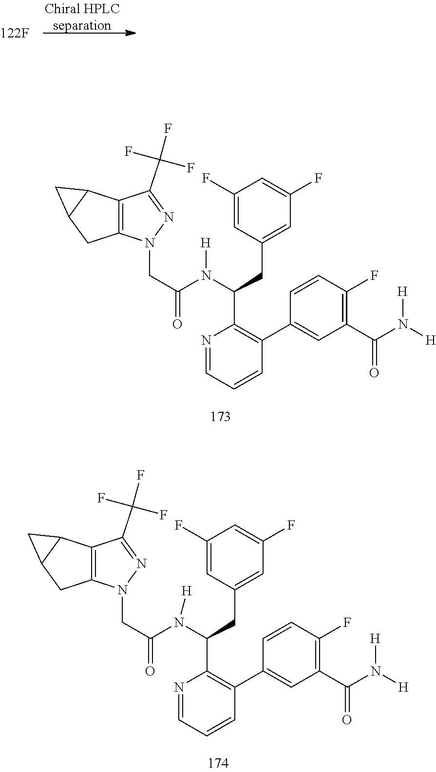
C1=NC(C(N([H])C(CN2C3=C(C(C(F)(F)F)=N2)C2C(C3)C2)=O)CC2=CC(F)=CC(F)=C2)=C(C2=CC(C(N([H])[H])=O)=C(F)C=C2)C=C1.C1=NC(C(N([H])C(CN2C3=C(C(C(F)(F)F)=N2)C2C(C3)C2)=O)CC2=CC(F)=CC(F)=C2)=C(C2=CC(C(N([H])[H])=O)=C(F)C=C2)C=C1
